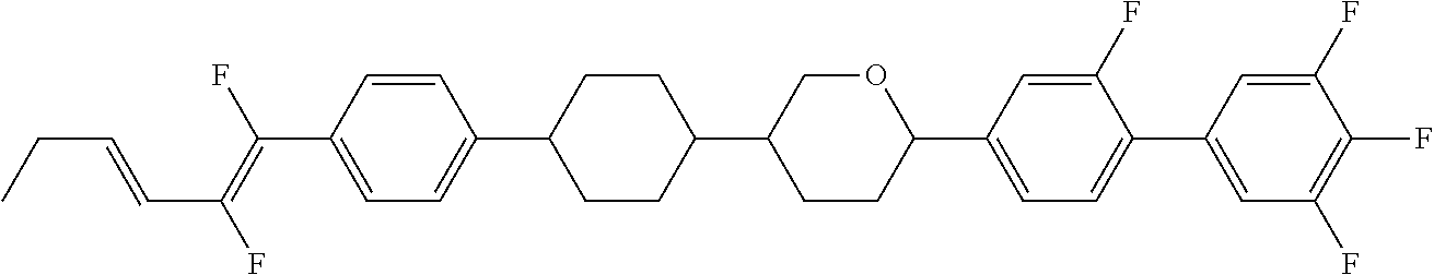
C1=CC(C(=C(F)C=CCC)F)=CC=C1C1CCC(C2CCC(C3=CC=C(C4=CC(F)=C(F)C(F)=C4)C(F)=C3)OC2)CC1
